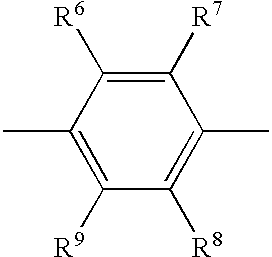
C1([R8])=C(C)C([R7])=C([R6])C(C)=C1[R9]
